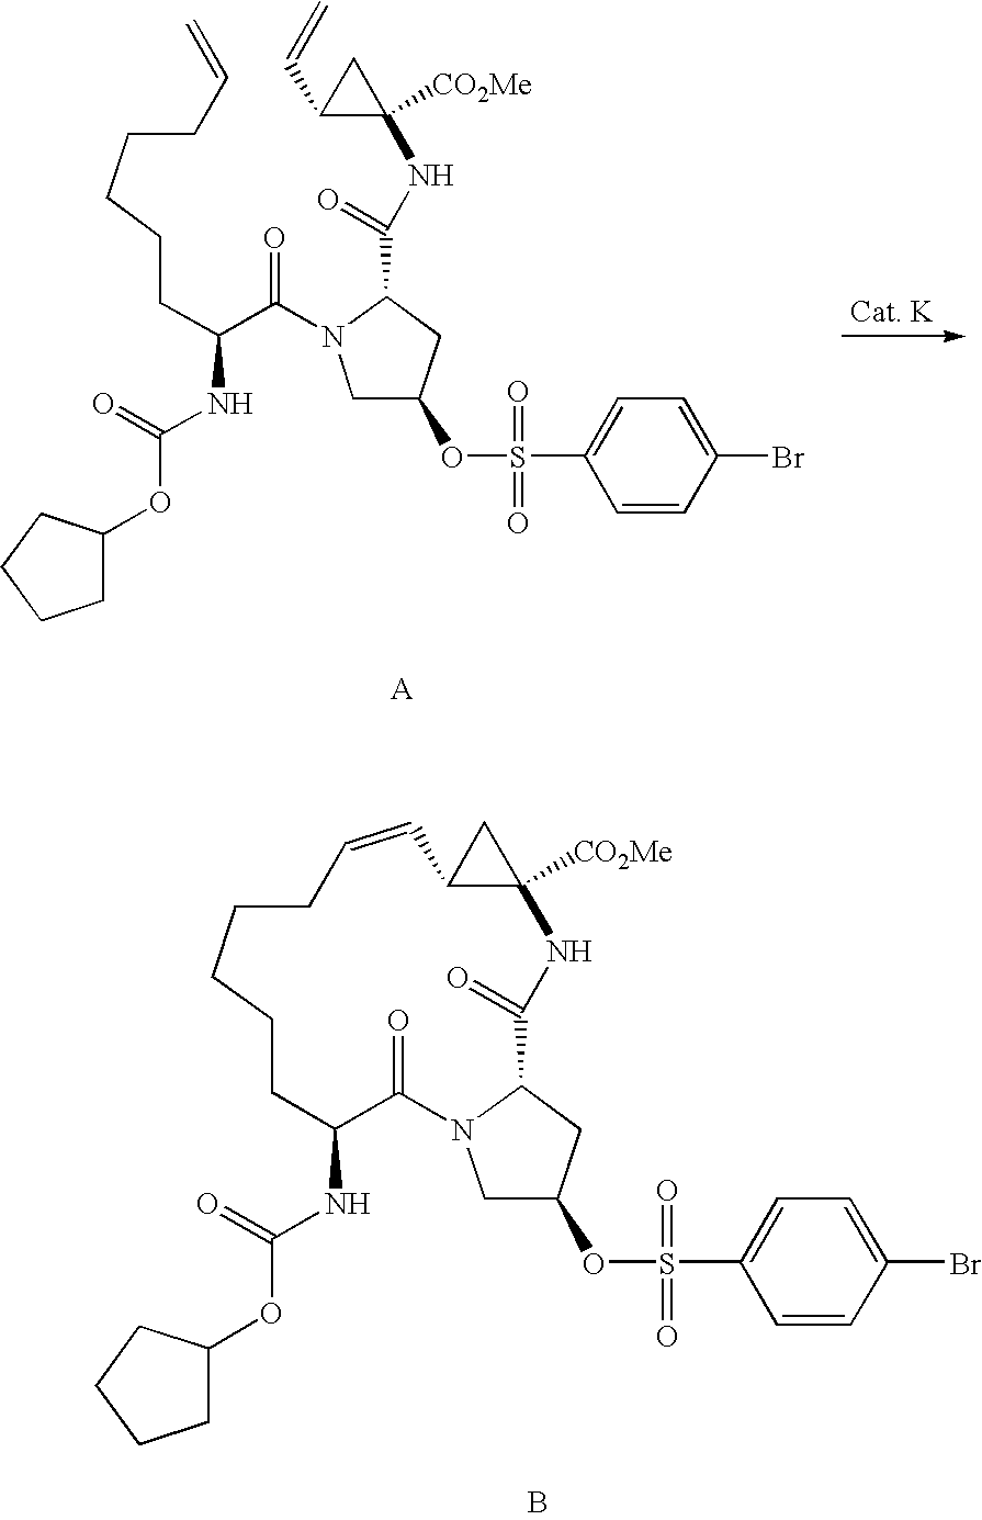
C1=CC(Br)=CC=C1S(=O)(=O)OC1CN(C(C(CCCCCC=C)NC(=O)OC2CCCC2)=O)C(C(=O)NC2([CO2Me])C(C=C)C2)C1.C1=CC(Br)=CC=C1S(=O)(=O)OC1CN2C(C1)C(=O)NC1([CO2Me])C(C1)C=CCCCCCC(NC(=O)OC1CCCC1)C2=O.B
